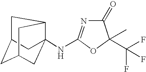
C1(=O)N=C(NC23C4CC(CC(C2)C4)C3)OC1(C)C(F)(F)F
